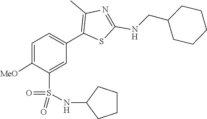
O=S(=O)(NC1CCCC1)C1=CC(C2=C(C)N=C(NCC3CCCCC3)S2)=CC=C1[MeO]
